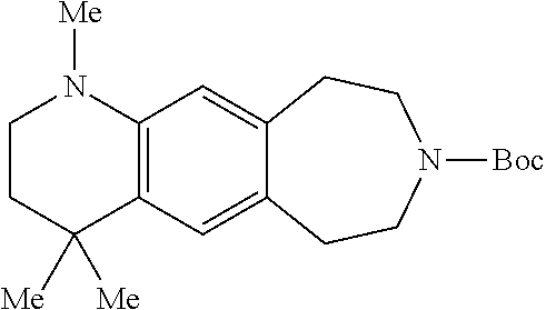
C1CC([Me])([Me])C2=C(N1[Me])C=C1C(=C2)CCN([Boc])CC1
